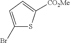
C1(Br)=CC=C([CO2Me])S1
